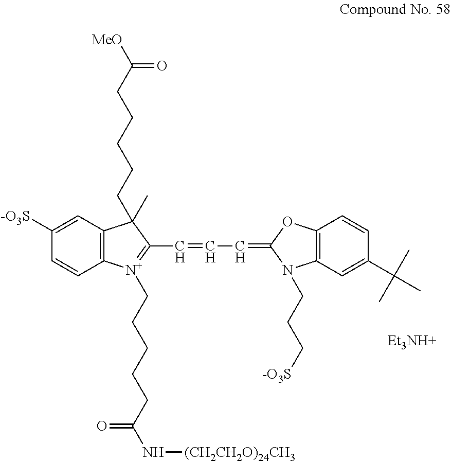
C1([-O3S])=CC2=C(C=C1)[N+](CCCCCC(=O)N[(CH2CH2O)24CH3])=C(C=CC=C1N(CCC[-O3S])C3=C(O1)C=CC(C(C)(C)C)=C3)C2(CCCCCC(=O)[MeO])C.[Et3NH+]
